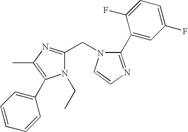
C1=C(C2=NC=CN2CC2=NC(C)=C(C3=CC=CC=C3)N2CC)C(F)=CC=C1F
